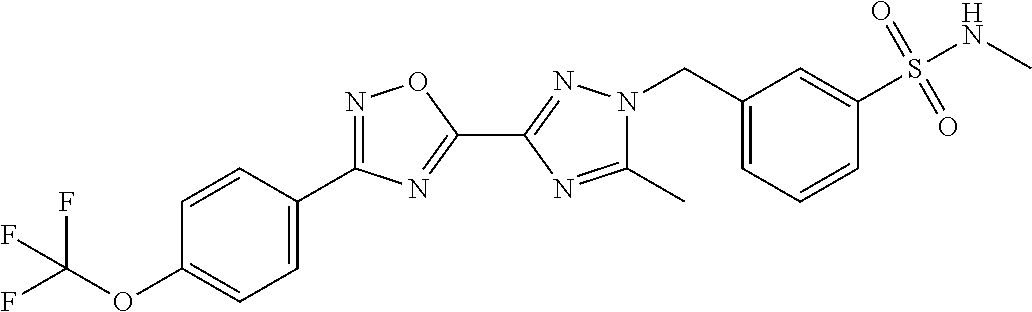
C1(C)=NC(C2=NC(C3=CC=C(OC(F)(F)F)C=C3)=NO2)=NN1CC1=CC=CC(S(NC)(=O)=O)=C1
